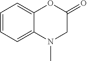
C1=CC=C2C(=C1)OC(=O)CN2C
